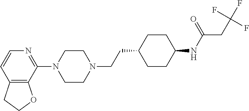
N1=C(N2CCN(CCC3CCC(NC(=O)CC(F)(F)F)CC3)CC2)C2=C(C=C1)CCO2
